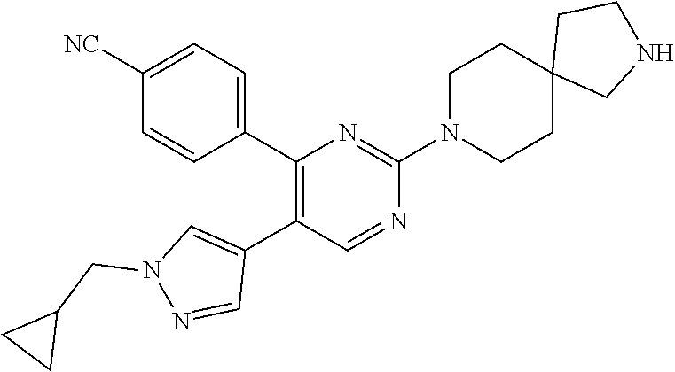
C1(C2=CC=C([NC])C=C2)=C(C2=CN(CC3CC3)N=C2)C=NC(N2CCC3(CC2)CNCC3)=N1
